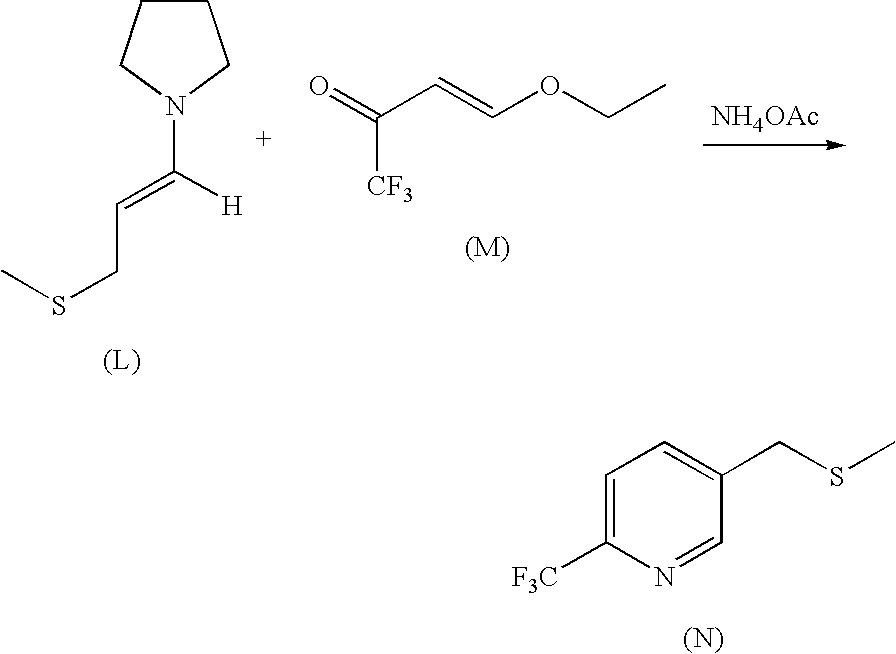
C1=C([F3C])N=CC(CSC)=C1.[(N)].C1CCN(C([H])=CCSC)C1.O=C(C=COCC)[CF3].[NH4OAc]
